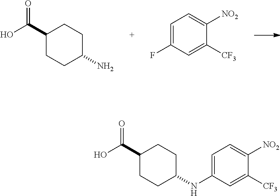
C1(C(O)=O)CCC(N)CC1.C1=C(F)C=C([CF3])C([NO2])=C1.C1(C(O)=O)CCC(NC2=CC=C([NO2])C([CF3])=C2)CC1
